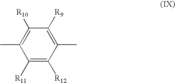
C1([R10])=C(C)C([R11])=C([R12])C(C)=C1[R9]
